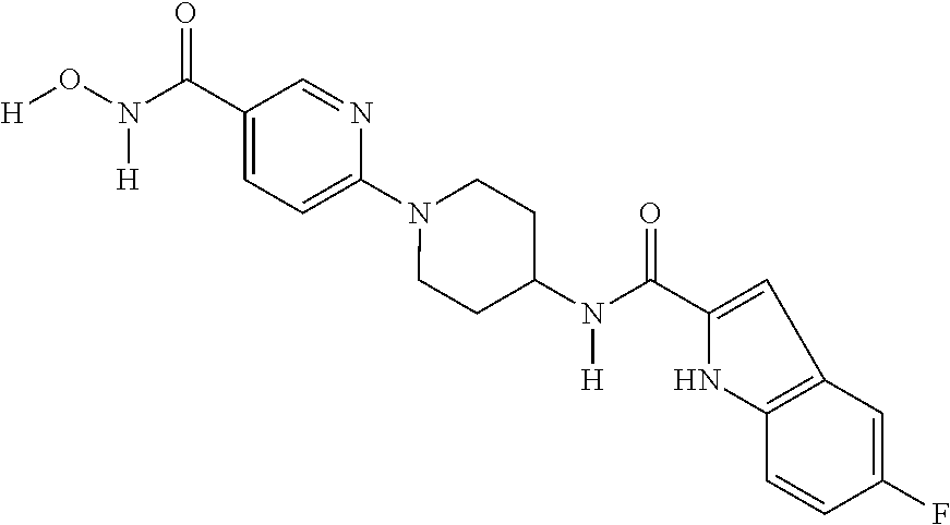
C1(C(N(O[H])[H])=O)=CC=C(N2CCC(N(C(=O)C3=CC4=C(N3)C=CC(F)=C4)[H])CC2)N=C1
